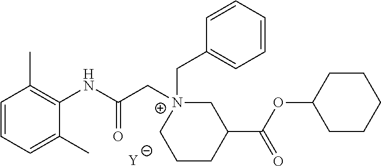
[Y].C1=CC=C(C)C(NC(C[N+]2(CC3=CC=CC=C3)CC(C(OC3CCCCC3)=O)CCC2)=O)=C1C
